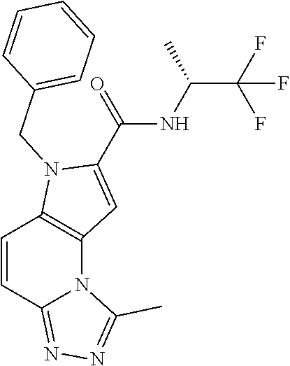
C(NC(C(F)(F)F)C)(C1=CC2=C(N1CC1=CC=CC=C1)C=CC1=NN=C(C)N21)=O
